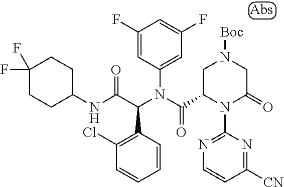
C1(F)=CC(N(C(C2CN([Boc])CC(=O)N2C2=NC=CC([CN])=N2)=O)C(C(NC2CCC(F)(F)CC2)=O)C2=C(Cl)C=CC=C2)=CC(F)=C1
